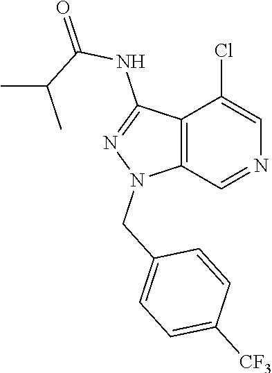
C12=C(C=NC=C1Cl)N(CC1=CC=C([CF3])C=C1)N=C2NC(=O)C(C)C
